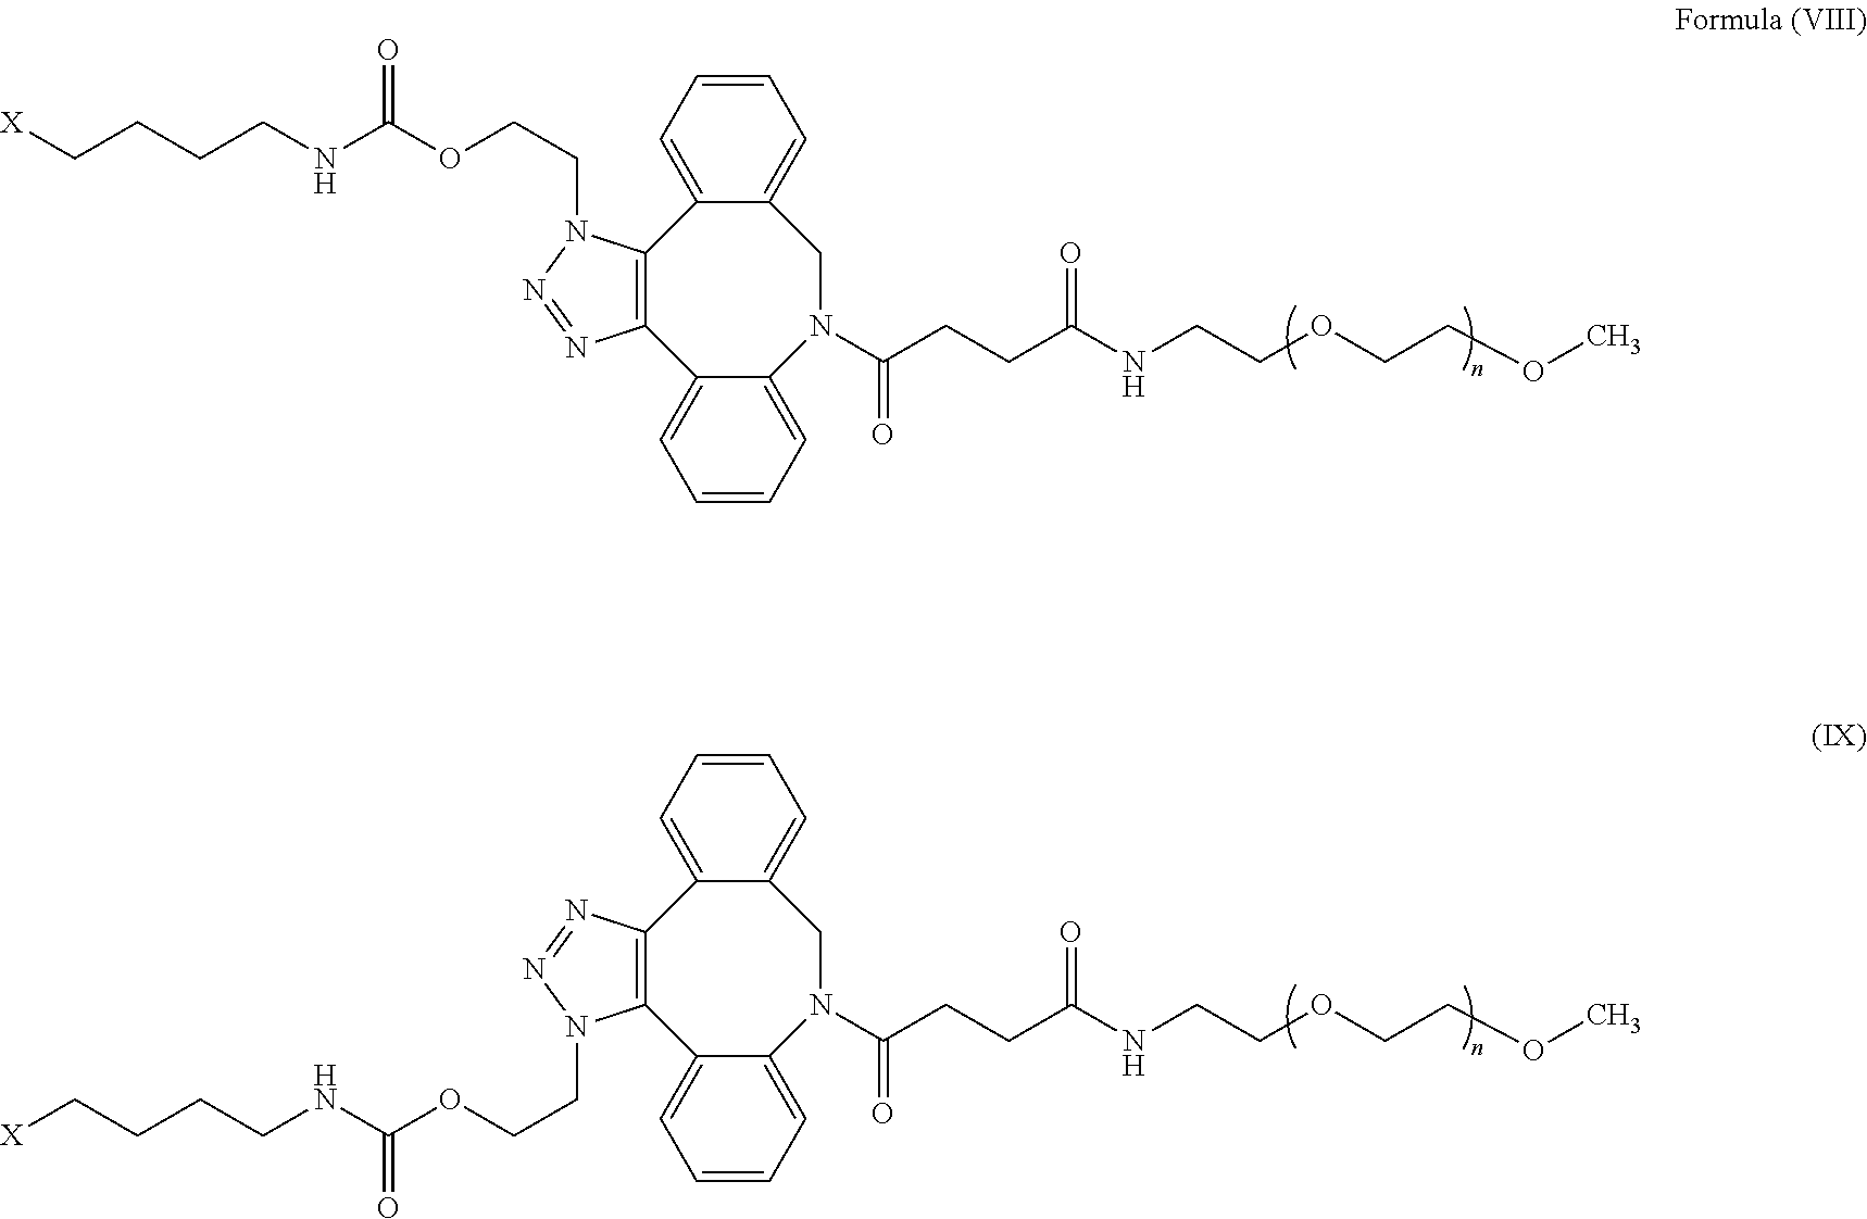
[X]CCCCNC(OCCN1C2=C(N=N1)C1=CC=CC=C1N(C(CCC(NCCOCCOC)=O)=O)CC1=CC=CC=C21)=O.C12=C(C3=CC=CC=C3CN(C(CCC(NCCOCCOC)=O)=O)C3=CC=CC=C13)N=NN2CCOC(NCCCC[X])=O
